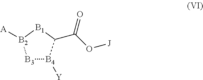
[B3]1[B4]([Y])C(C(O[J])=O)[B1][B2]1[A]
